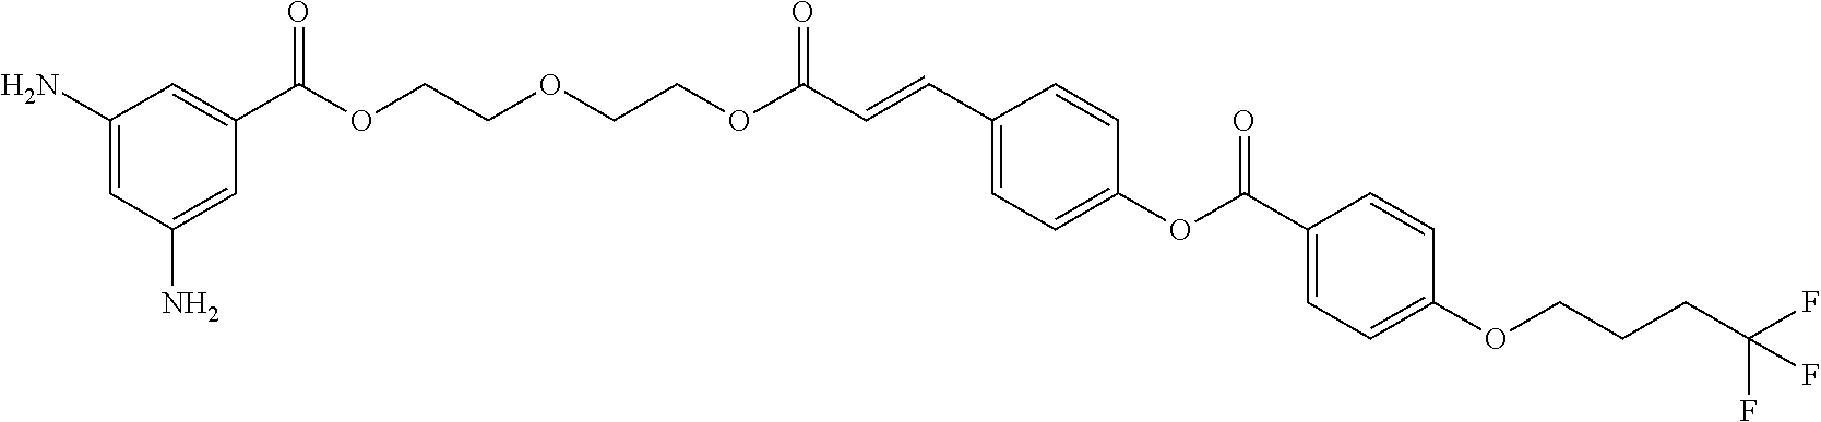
C1(N)=CC(N)=CC(C(OCCOCCOC(C=CC2=CC=C(OC(=O)C3=CC=C(OCCCC(F)(F)F)C=C3)C=C2)=O)=O)=C1
